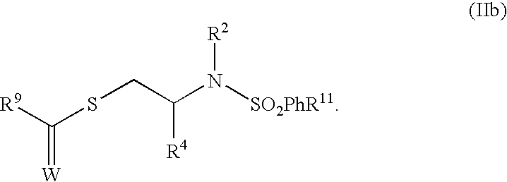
S(CC(N([SO2PhR11])[R2])[R4])C([R9])=[W]
